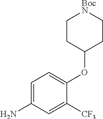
C1=C(N)C=C([CF3])C(OC2CC[BocN]CC2)=C1
